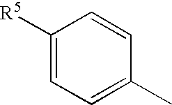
C1([R5])=CC=C(C)C=C1
